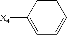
[X4]C1=CC=CC=C1
